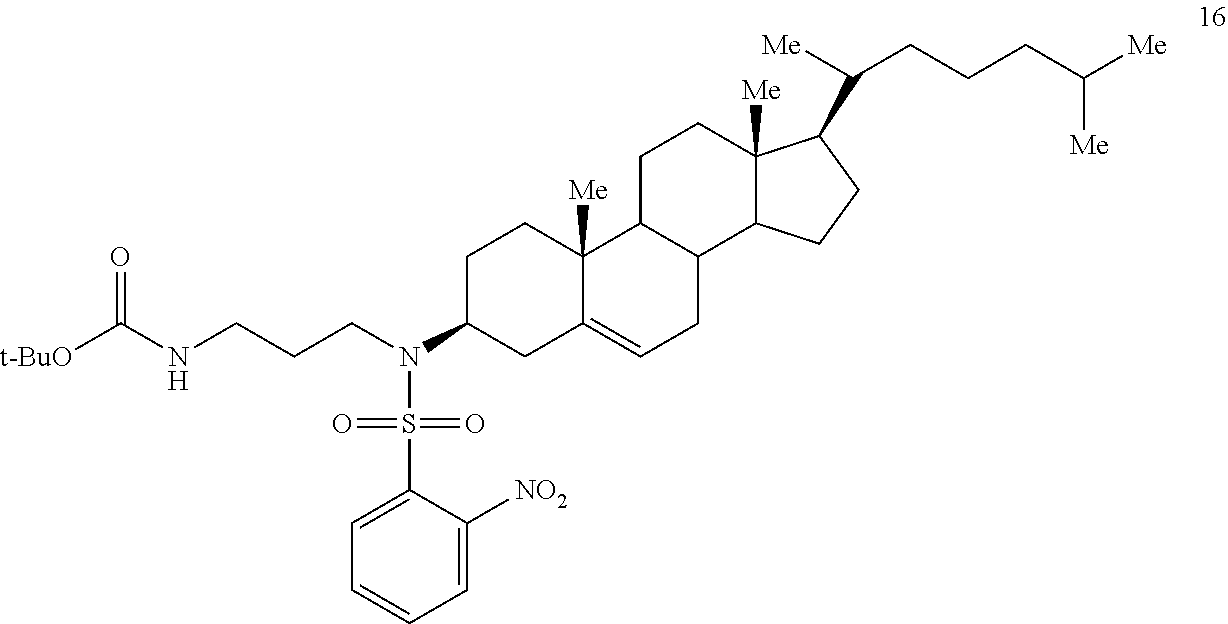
N(C1CC2=CCC3C(C2([Me])CC1)CCC1([Me])C3CCC1C([Me])CCCC([Me])[Me])(CCCNC([t-BuO])=O)S(=O)(=O)C1=CC=CC=C1[NO2]
